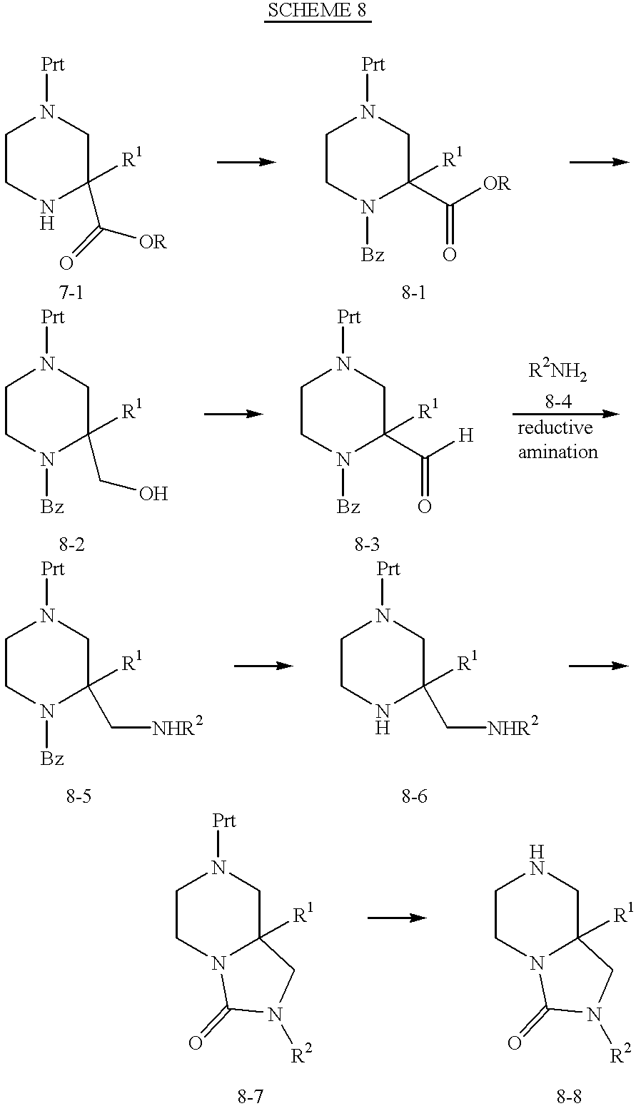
C1CNC([R1])(C([OR])=O)CN1[Prt].C1CN([Bz])C([R1])(C([OR])=O)CN1[Prt].C1CN([Bz])C([R1])(CO)CN1[Prt].C1CN([Bz])C([R1])(C([H])=O)CN1[Prt].C1CN([Bz])C([R1])(C[NHR2])CN1[Prt].C1CNC([R1])(C[NHR2])CN1[Prt].C1CN2C([R1])(CN1[Prt])CN([R2])C2=O.C1CN2C([R1])(CN1)CN([R2])C2=O
